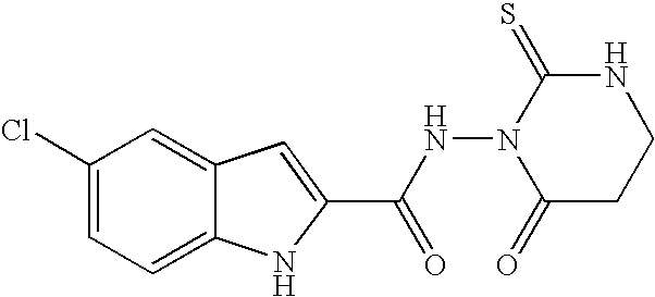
C12=CC=C(Cl)C=C1C=C(C(NN1C(=O)CCNC1=S)=O)N2
